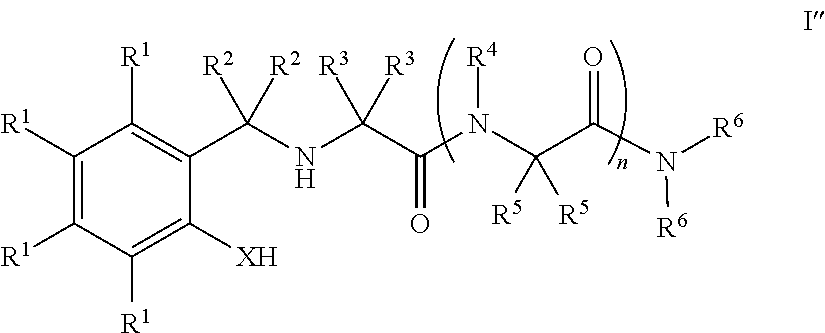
N(C(C(N(C(C(N([R6])[R6])=O)([R5])[R5])[R4])=O)([R3])[R3])C(C1=C([R1])C([R1])=C([R1])C([R1])=C1[XH])([R2])[R2]
